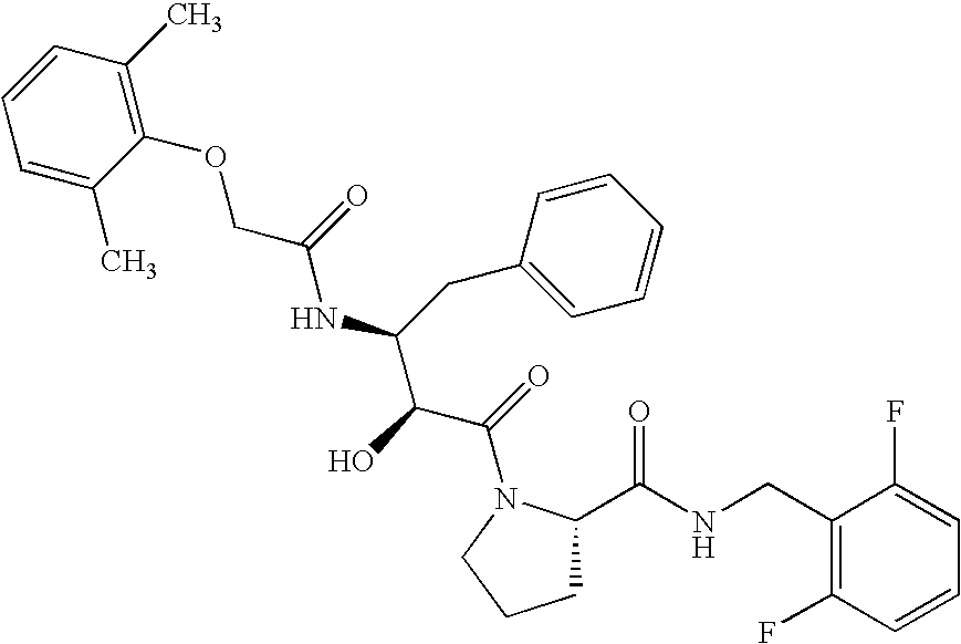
C1(CC(C(C(=O)N2C(C(NCC3=C(F)C=CC=C3F)=O)CCC2)O)NC(=O)COC2=C(C)C=CC=C2C)=CC=CC=C1
